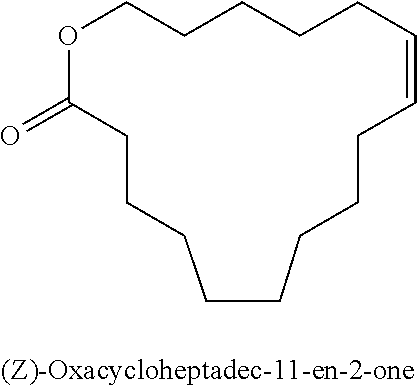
C1CCC(=O)OCCCCCC=CCCCCC1
